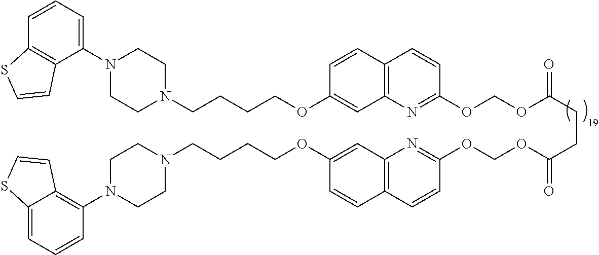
C1=CC2=C(C(N3CCN(CCCCOC4=CC5=C(C=C4)C=CC(OCOC(CCC(OCOC4=NC6=C(C=C4)C=CC(OCCCCN4CCN(C7=C8C(=CC=C7)SC=C8)CC4)=C6)=O)=O)=N5)CC3)=C1)C=CS2
